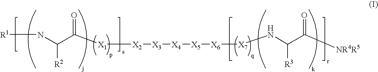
[R1]NC(C([X1][X2][X3][X4][X5][X6][X7]NC(C([NR4R5])=O)[R3])=O)[R2]
